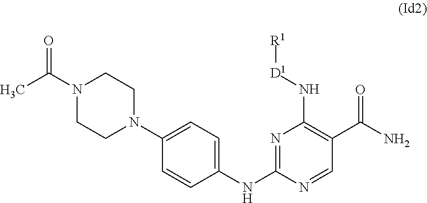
C1=CC(NC2=NC(N[D1][R1])=C(C(N)=O)C=N2)=CC=C1N1CCN(C(=O)C)CC1
